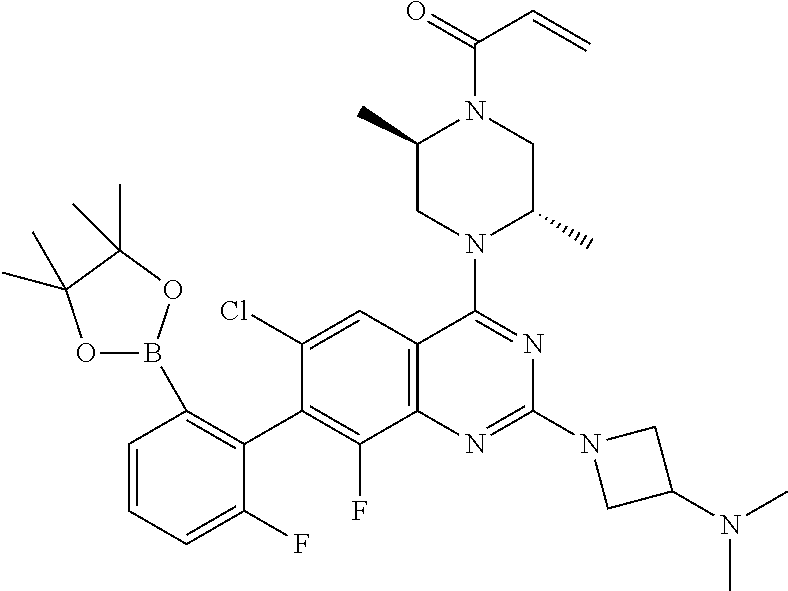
C1=CC=C(F)C(C2=C(F)C3=C(C=C2Cl)C(N2C(C)CN(C(=O)C=C)C(C)C2)=NC(N2CC(N(C)C)C2)=N3)=C1B1OC(C)(C)C(C)(C)O1
